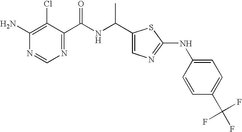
N1=C(C(NC(C2=CN=C(NC3=CC=C(C(F)(F)F)C=C3)S2)C)=O)C(Cl)=C(N)N=C1
